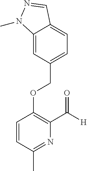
C(OC1=C(C([H])=O)N=C(C)C=C1)C1=CC=C2C(=C1)N(C)N=C2
